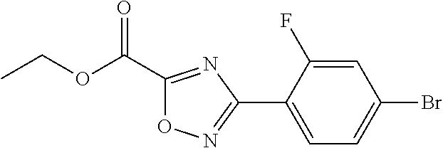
C1(C(OCC)=O)=NC(C2=CC=C(Br)C=C2F)=NO1
